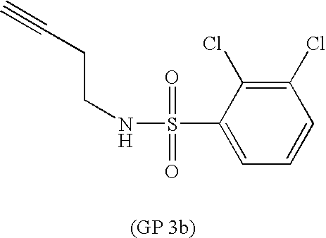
C(CNS(=O)(=O)C1=CC=CC(Cl)=C1Cl)C#C
